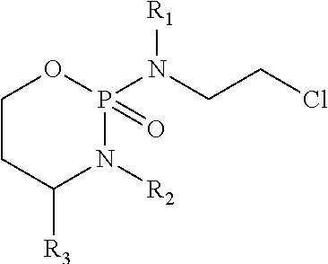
C1CC([R3])N([R2])P(N([R1])CCCl)(=O)O1
